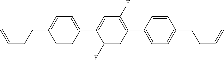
C1=C(F)C(C2=CC=C(CCC=C)C=C2)=CC(F)=C1C1=CC=C(CCC=C)C=C1
